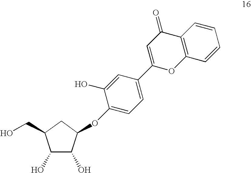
C1(O)C(O)C(OC2=CC=C(C3=CC(=O)C4=C(O3)C=CC=C4)C=C2O)CC1CO
